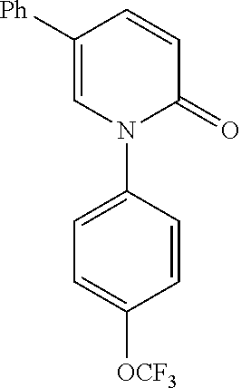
C1=C([Ph])C=CC(=O)N1C1=CC=C([OCF3])C=C1
